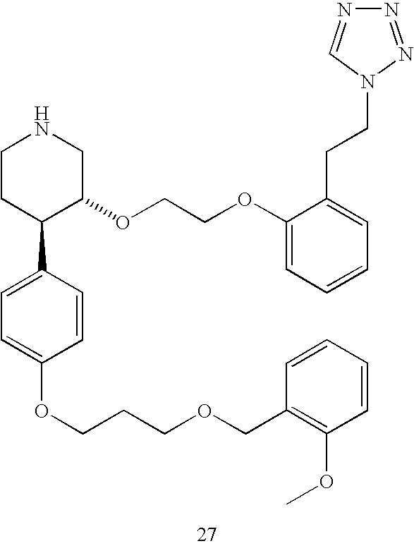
C1CC(C2=CC=C(OCCCOCC3=C(OC)C=CC=C3)C=C2)C(OCCOC2=CC=CC=C2CCN2C=NN=N2)CN1
